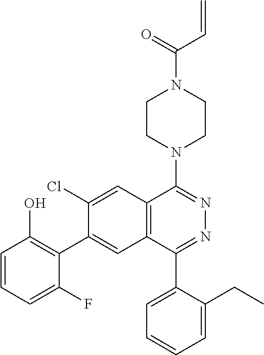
C1CN(C2=NN=C(C3=CC=CC=C3CC)C3=C2C=C(Cl)C(C2=C(O)C=CC=C2F)=C3)CCN1C(=O)C=C
